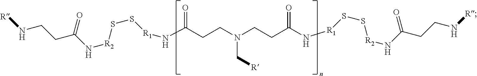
C(CCN(CCC(=O)N[R1]SS[R2]NC(CCN[R])=O)C[R])(=O)N[R1]SS[R2]NC(CCN[R])=O
